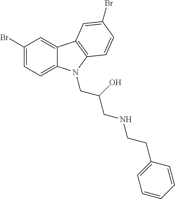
C1(Br)=CC=C2C(=C1)C1=C(N2CC(CNCCC2=CC=CC=C2)O)C=CC(Br)=C1
